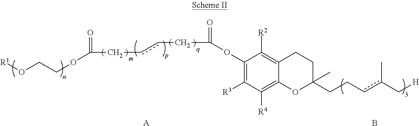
[R1]OCCOC(CccCC(OC1=C([R3])C([R4])=C2C(=C1[R2])CCC(CCcc(C[H])C)(C)O2)=O)=O.[A].B
